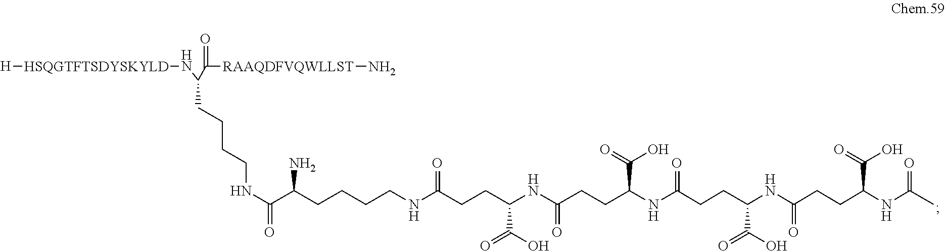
[H][HSQGTFTSDYSKYLD]NC(C([RAAQDFVQWLLST]N)=O)CCCCNC(=O)C(CCCCNC(CCC(NC(CCC(NC(CCC(C(O)=O)NC(CCC(NC(C)=O)C(=O)O)=O)=O)C(=O)O)=O)C(O)=O)=O)N
